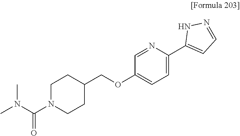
C1CN(C(N(C)C)=O)CCC1COC1=CC=C(C2=CC=NN2)N=C1
